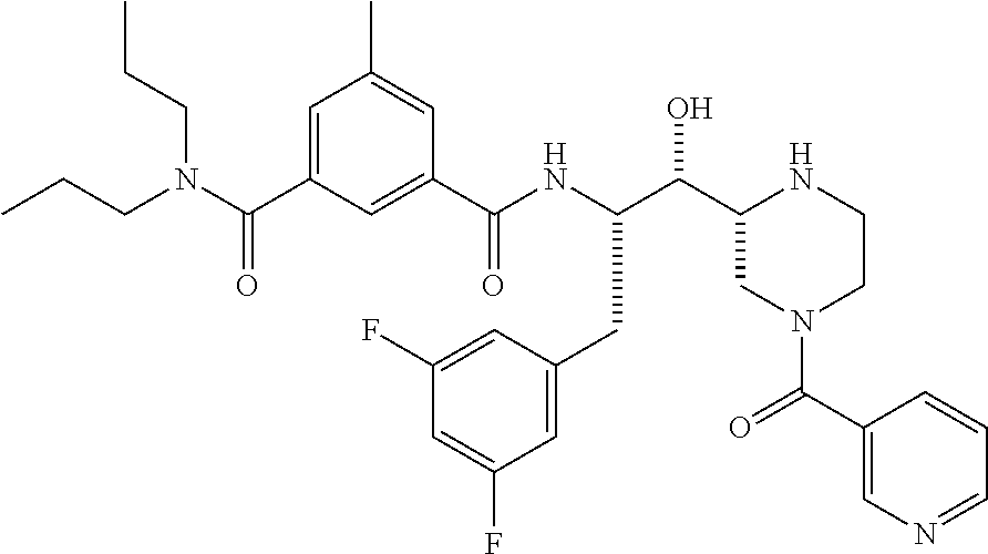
N1(C(C2=CN=CC=C2)=O)CC(C(C(NC(C2=CC(C(=O)N(CCC)CCC)=CC(C)=C2)=O)CC2=CC(F)=CC(F)=C2)O)NCC1
